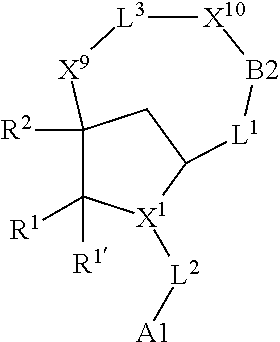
C1([R1])([R1])[X1]([L2][A1])C2CC1([R2])[X9][L3][X10][B2][L1]2
